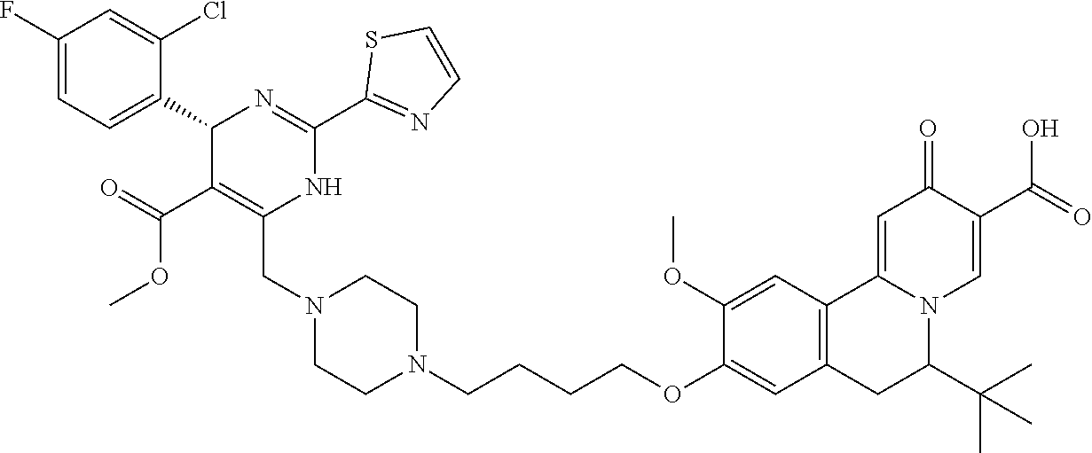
N1(CC2=C(C(=O)OC)C(C3=CC=C(F)C=C3Cl)N=C(C3=NC=CS3)N2)CCN(CCCCOC2=CC3=C(C=C2OC)C2=CC(=O)C(C(O)=O)=CN2C(C(C)(C)C)C3)CC1
